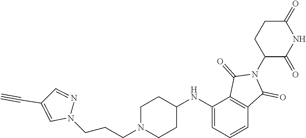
C1(=O)CCC(N2C(=O)C3=C(C2=O)C=CC=C3NC2CCN(CCCN3N=CC(C#C)=C3)CC2)C(=O)N1
